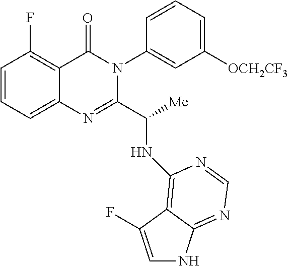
C1=CC=C2C(=C1F)C(=O)N(C1=CC([OCH2CF3])=CC=C1)C(C([Me])NC1=C3C(=NC=N1)NC=C3F)=N2
